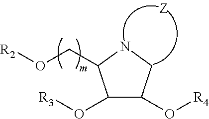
C1(O[R3])C(O[R4])CNC1CO[R2]
